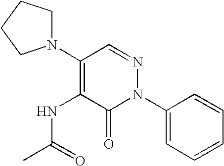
C1(N2N=CC(N3CCCC3)=C(NC(C)=O)C2=O)=CC=CC=C1
